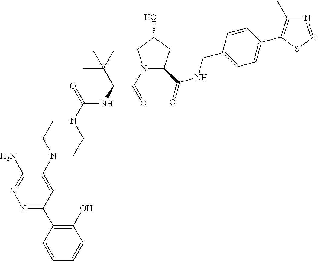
N1=CSC(C2=CC=C(CNC(=O)C3N(C(C(NC(N4CCN(C5=CC(C6=C(O)C=CC=C6)=NN=C5N)CC4)=O)C(C)(C)C)=O)CC(O)C3)C=C2)=C1C
